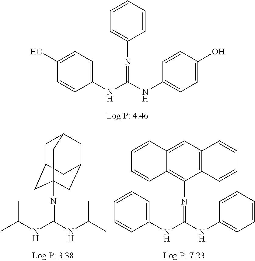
C1(O)=CC=C(NC(=NC2=CC=CC=C2)NC2=CC=C(O)C=C2)C=C1.C1=CC=CC=C1NC(=NC1=C2C(=CC3=C1C=CC=C3)C=CC=C2)NC1=CC=CC=C1.CC(C)NC(=NC12CC3CC(CC(C1)C3)C2)NC(C)C
